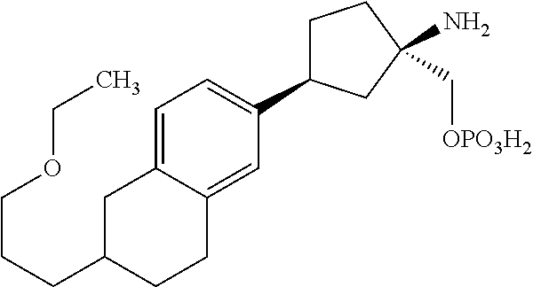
C1C(CCCOCC)CCC2=CC(C3CCC(C[OPO3H2])(N)C3)=CC=C12
